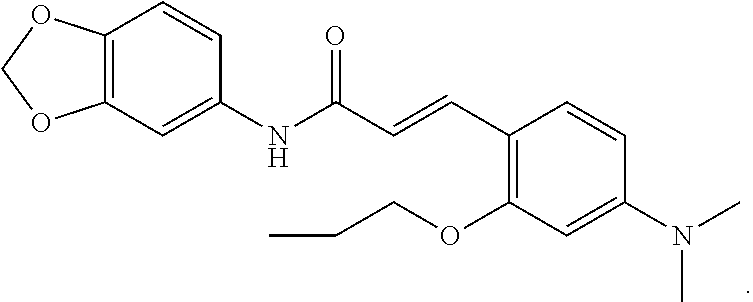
C12=C(C=C(NC(C=CC3=C(OCCC)C=C(N(C)C)C=C3)=O)C=C1)OCO2
